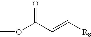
O(C(C=C[R8])=O)C
